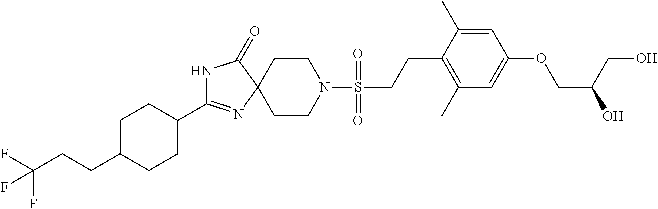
N1C(C2CCC(CCC(F)(F)F)CC2)=NC2(C1=O)CCN(S(CCC1=C(C)C=C(OCC(O)CO)C=C1C)(=O)=O)CC2
